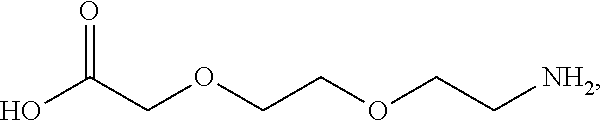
OC(COCCOCC[NH2])=O
